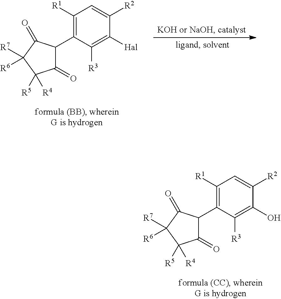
C1([R1])=C(C2C(=O)C([R4])([R5])C([R7])([R6])C2=O)C([R3])=C([Hal])C([R2])=C1.C1([R1])=C(C2C(=O)C([R4])([R5])C([R7])([R6])C2=O)C([R3])=C(O)C([R2])=C1
